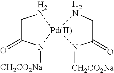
C1C(=O)N([CH2CO2Na])[Pd]2(N1)NCC(=O)N2[CH2CO2Na]
